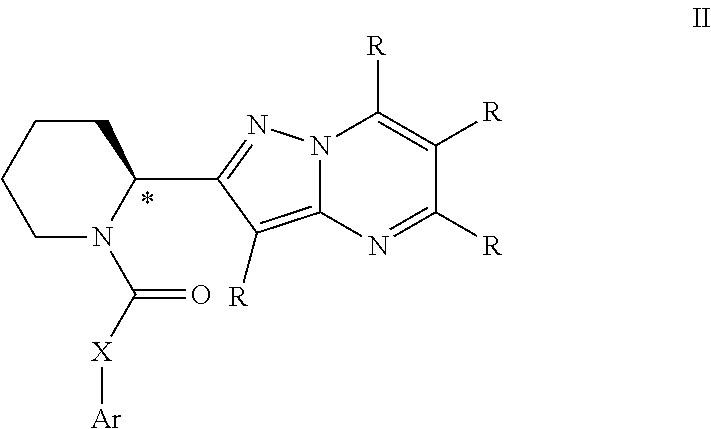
C1(C2=NN3C(=C2[R])N=C([R])C([R])=C3[R])CCCCN1C([X][Ar])=O
